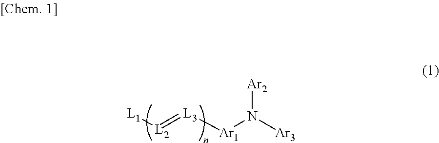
[L1][L2]=[L3][Ar1]N([Ar3])[Ar2]
